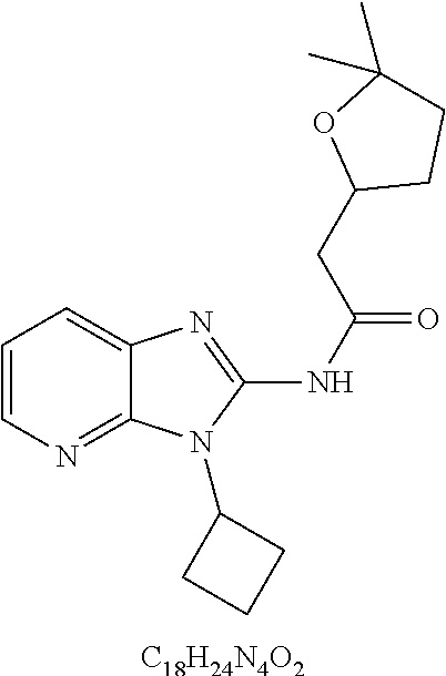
C1=CN=C2C(=C1)N=C(NC(CC1CCC(C)(C)O1)=O)N2C1CCC1.[C18H24N4O2]
